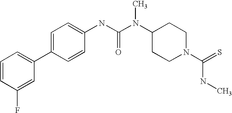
C1=CC(F)=CC(C2=CC=C(NC(N(C3CCN(C(=S)NC)CC3)C)=O)C=C2)=C1
